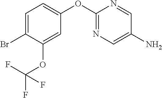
C1(OC2=CC=C(Br)C(OC(F)(F)F)=C2)=NC=C(N)C=N1
